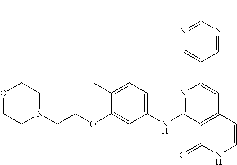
N1=C(NC2=CC=C(C)C(OCCN3CCOCC3)=C2)C2=C(C=C1C1=CN=C(C)N=C1)C=CNC2=O
